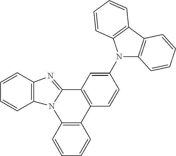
C1=CC2=C(C=C1)N1C(=NC3=C1C=CC=C3)C1=C2C=CC(N2C3=C(C4=C2C=CC=C4)C=CC=C3)=C1
